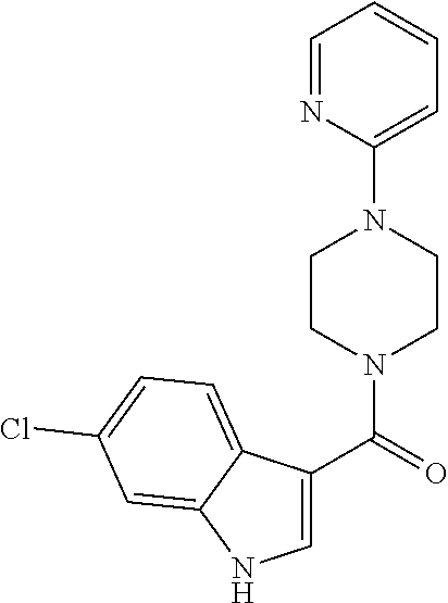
C1=NC(N2CCN(C(C3=CNC4=CC(Cl)=CC=C34)=O)CC2)=CC=C1
